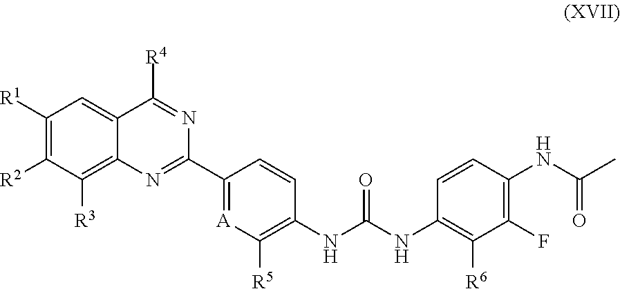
C1([R1])=C([R2])C([R3])=C2C(=C1)C([R4])=NC(C1=[A]C([R5])=C(NC(NC3=C([R6])C(F)=C(NC(C)=O)C=C3)=O)C=C1)=N2
